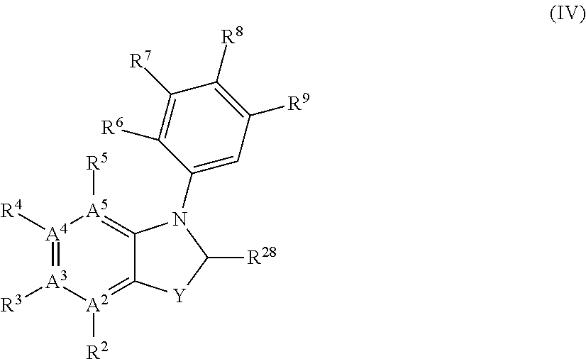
[A4]1([R4])=[A3]([R3])[A2]([R2])=C2C(=[A5]1[R5])N(C1=CC([R9])=C([R8])C([R7])=C1[R6])C([R28])[Y]2
